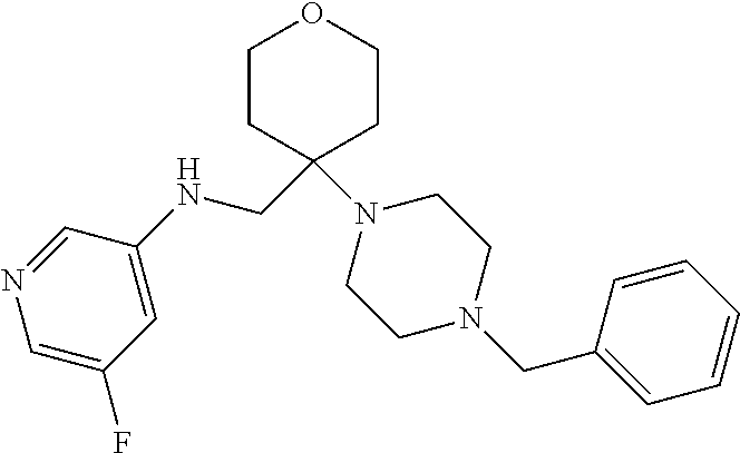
N1=CC(NCC2(N3CCN(CC4=CC=CC=C4)CC3)CCOCC2)=CC(F)=C1
